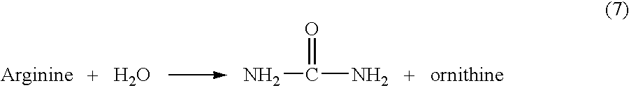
O.NC(N)=O
